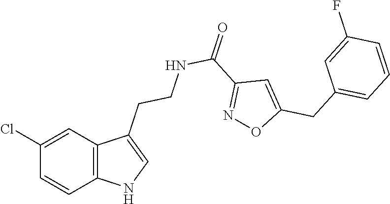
C1(Cl)=CC2=C(C=C1)NC=C2CCNC(=O)C1=NOC(CC2=CC=CC(F)=C2)=C1
